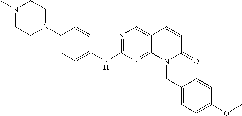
N1=C(NC2=CC=C(N3CCN(C)CC3)C=C2)N=C2C(=C1)C=CC(=O)N2CC1=CC=C(OC)C=C1
